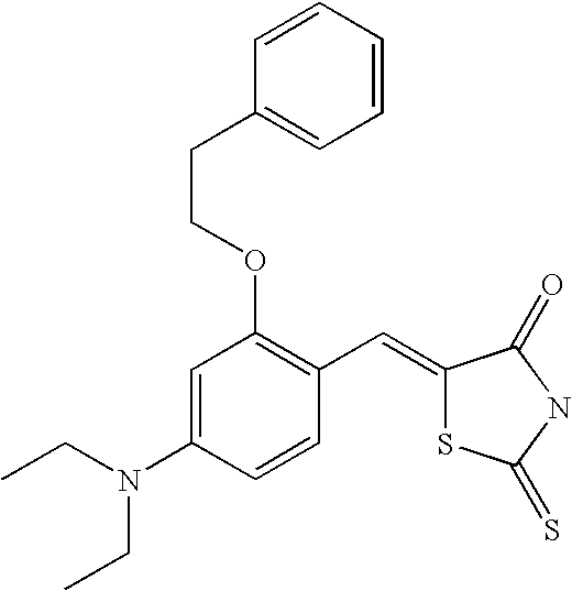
C(C1=CC=CC=C1)COC1=C(C=C2SC(=S)NC2=O)C=CC(N(CC)CC)=C1
